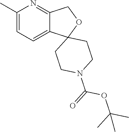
C1(C)=CC=C2C(=N1)COC21CCN(C(=O)OC(C)(C)C)CC1
